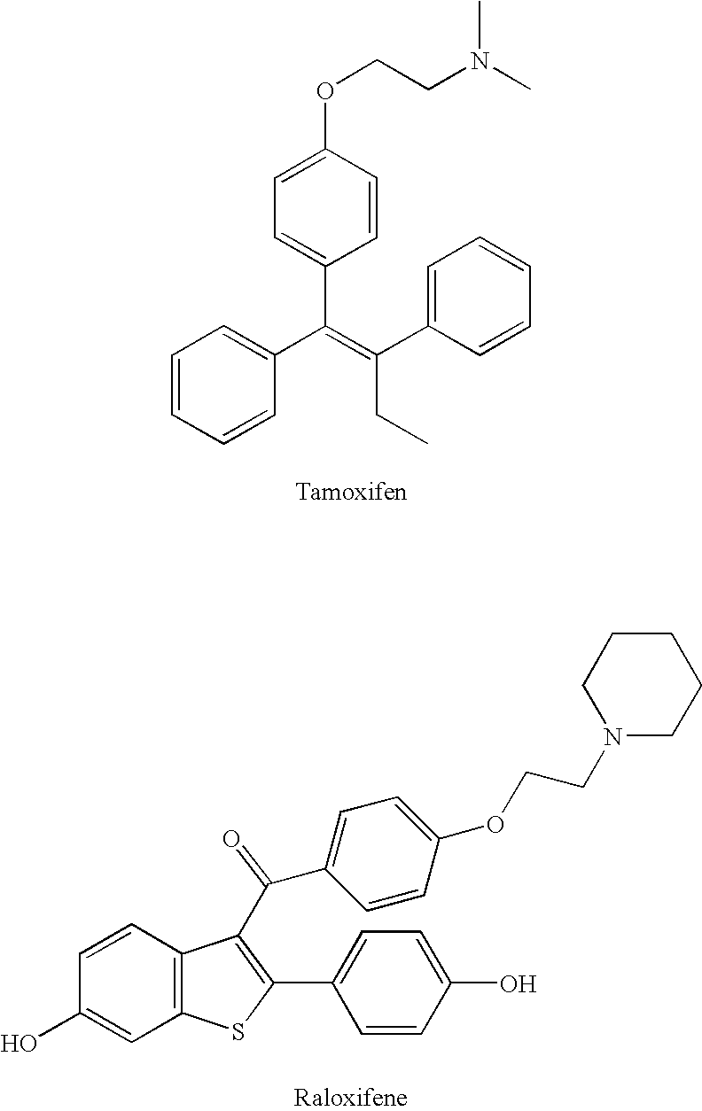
C1=CC(OCCN(C)C)=CC=C1C(=C(CC)C1=CC=CC=C1)C1=CC=CC=C1.C1=CC(O)=CC2=C1C(C(C1=CC=C(OCCN3CCCCC3)C=C1)=O)=C(C1=CC=C(O)C=C1)S2
